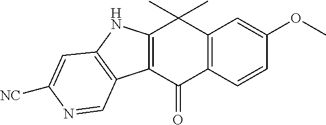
C12=C(C(=O)C3=C(C1(C)C)C=C(OC)C=C3)C1=C(N2)C=C([NC])N=C1
